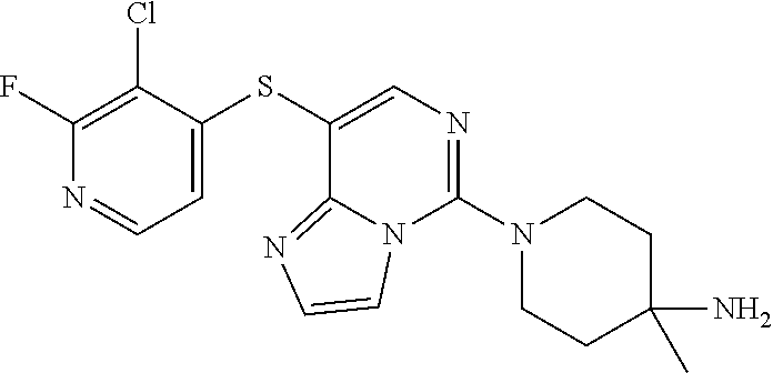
S(C1=CC=NC(F)=C1Cl)C1=CN=C(N2CCC(N)(C)CC2)N2C1=NC=C2
